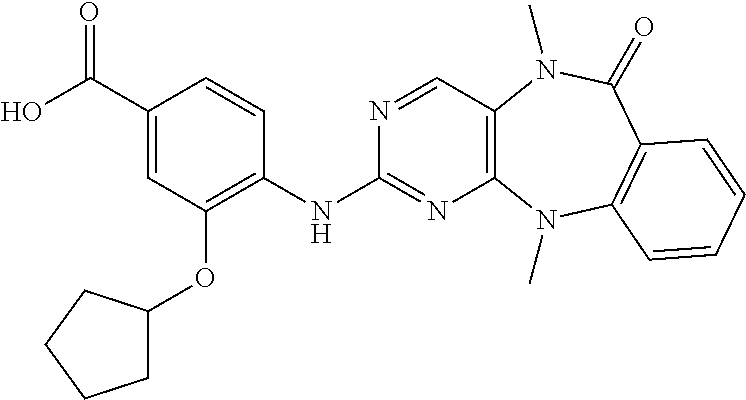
C1(C(O)=O)=CC(OC2CCCC2)=C(NC2=NC3=C(C=N2)N(C)C(=O)C2=C(N3C)C=CC=C2)C=C1
